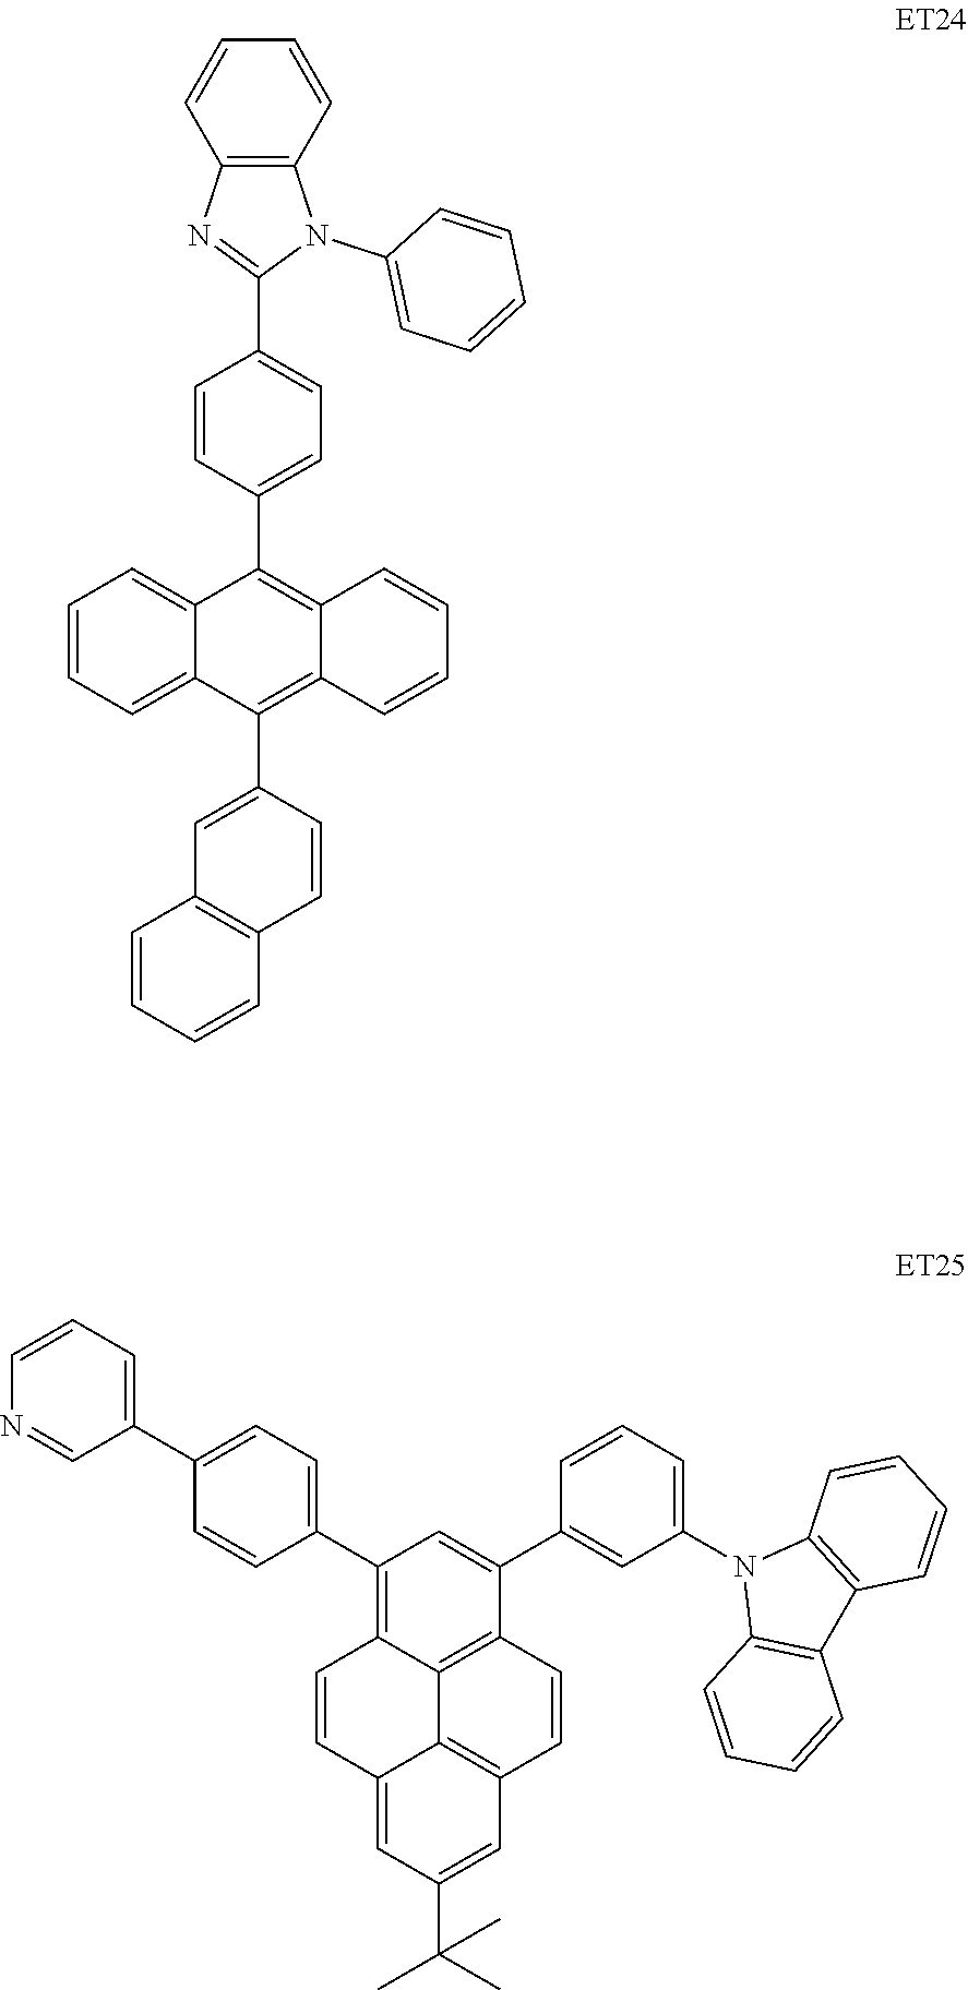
C12=C(C3=CC4=C(C=C3)C=CC=C4)C3=CC=CC=C3C(C3=CC=C(C4=NC5=C(N4C4=CC=CC=C4)C=CC=C5)C=C3)=C1C=CC=C2.C1(C2=CC=C(C3=CC=CN=C3)C=C2)=C2C3=C(C(C4=CC(N5C6=C(C7=C5C=CC=C7)C=CC=C6)=CC=C4)=C1)C=CC1=C3C(=CC(C(C)(C)C)=C1)C=C2
